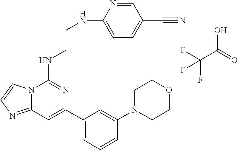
C12=NC=CN1C(NCCNC1=CC=C(C#N)C=N1)=NC(C1=CC=CC(N3CCOCC3)=C1)=C2.C(C(=O)O)(F)(F)F
